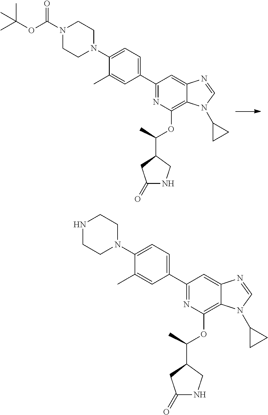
C1(N2CCNCC2)=CC=C(C2=NC(OC(C)C3CNC(=O)C3)=C3C(=C2)N=CN3C2CC2)C=C1C.C1(N2CCN(C(=O)OC(C)(C)C)CC2)=CC=C(C2=NC(OC(C)C3CNC(=O)C3)=C3C(=C2)N=CN3C2CC2)C=C1C
